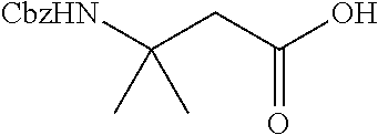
CC(C)([CbzHN])CC(O)=O
